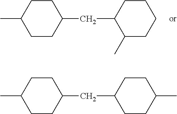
C1(C)CCCCC1CC1CCC(C)CC1.C1CC(C)CCC1CC1CCC(C)CC1
